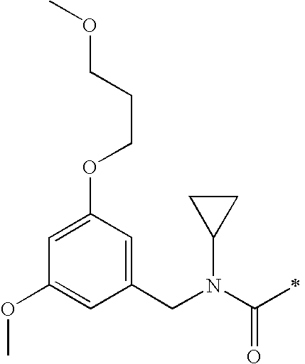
C1=C(OCCCOC)C=C(CN(C2CC2)C(=O)C)C=C1OC
